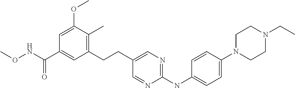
C1(CCC2=CN=C(NC3=CC=C(N4CCN(CC)CC4)C=C3)N=C2)=C(C)C(OC)=CC(C(NOC)=O)=C1
